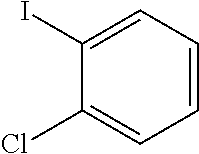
C1(I)=CC=CC=C1Cl
